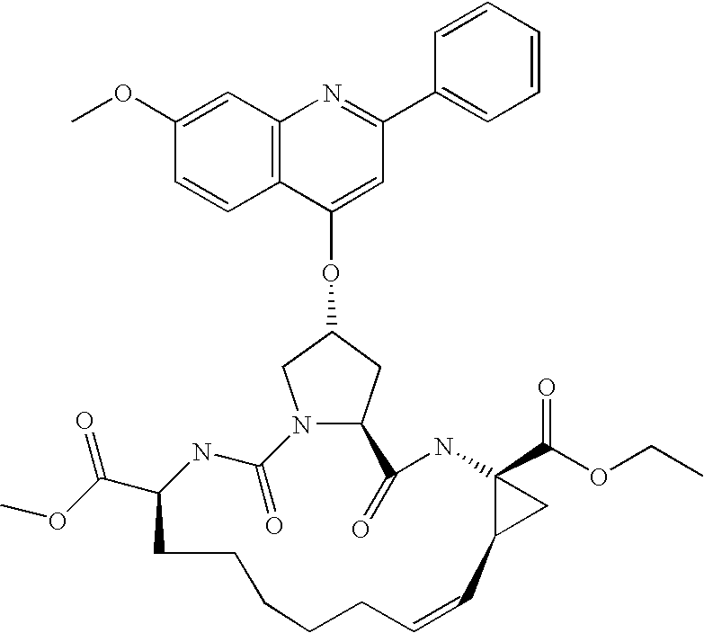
O(C1CN2C(C1)C(=O)NC1(C(OCC)=O)C(C1)C=CCCCCCC(C(OC)=O)NC2=O)C1=CC(C2=CC=CC=C2)=NC2=C1C=CC(OC)=C2
